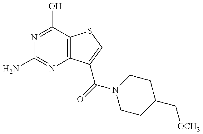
NC1=NC2=C(C(O)=N1)SC=C2C(=O)N1CCC(C[OCH3])CC1
